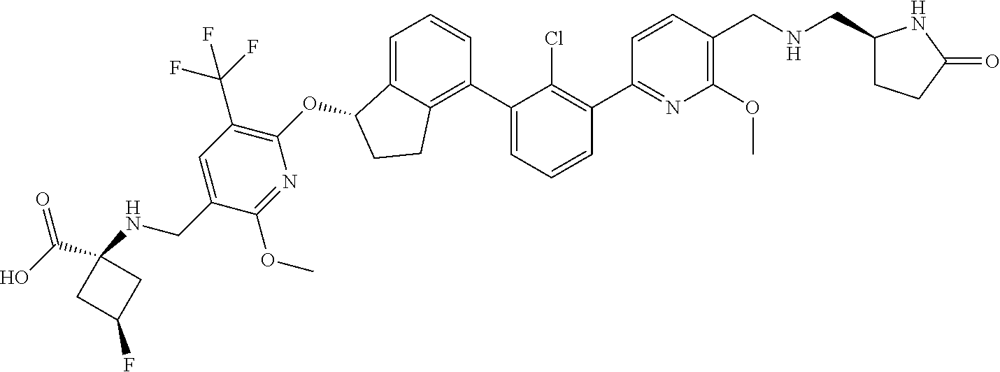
O(C1C2=CC=CC(C3=CC=CC(C4=NC(OC)=C(CNCC5CCC(=O)N5)C=C4)=C3Cl)=C2CC1)C1=C(C(F)(F)F)C=C(CNC2(C(O)=O)CC(F)C2)C(OC)=N1
